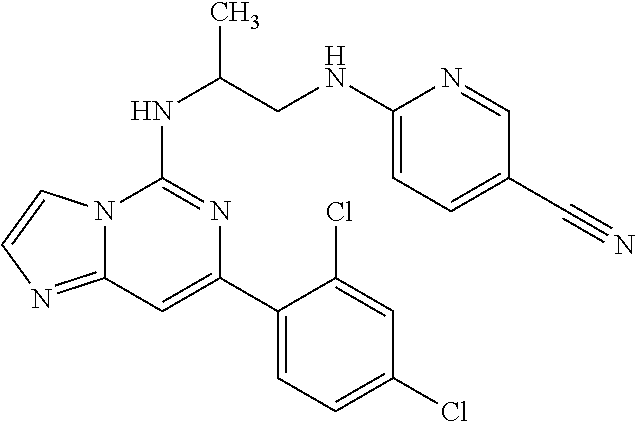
C1=C(C2=CC3=NC=CN3C(NC(CNC3=CC=C(C#N)C=N3)C)=N2)C(Cl)=CC(Cl)=C1
